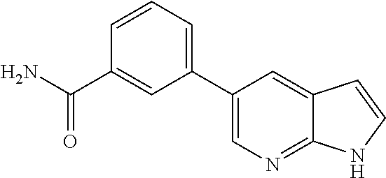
C1(C2=CC=CC(C(N)=O)=C2)=CN=C2C(=C1)C=CN2
